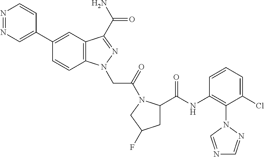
N1=NC=C(C2=CC3=C(C=C2)N(CC(=O)N2C(C(NC4=C(N5C=NC=N5)C(Cl)=CC=C4)=O)CC(F)C2)N=C3C(N)=O)C=C1
